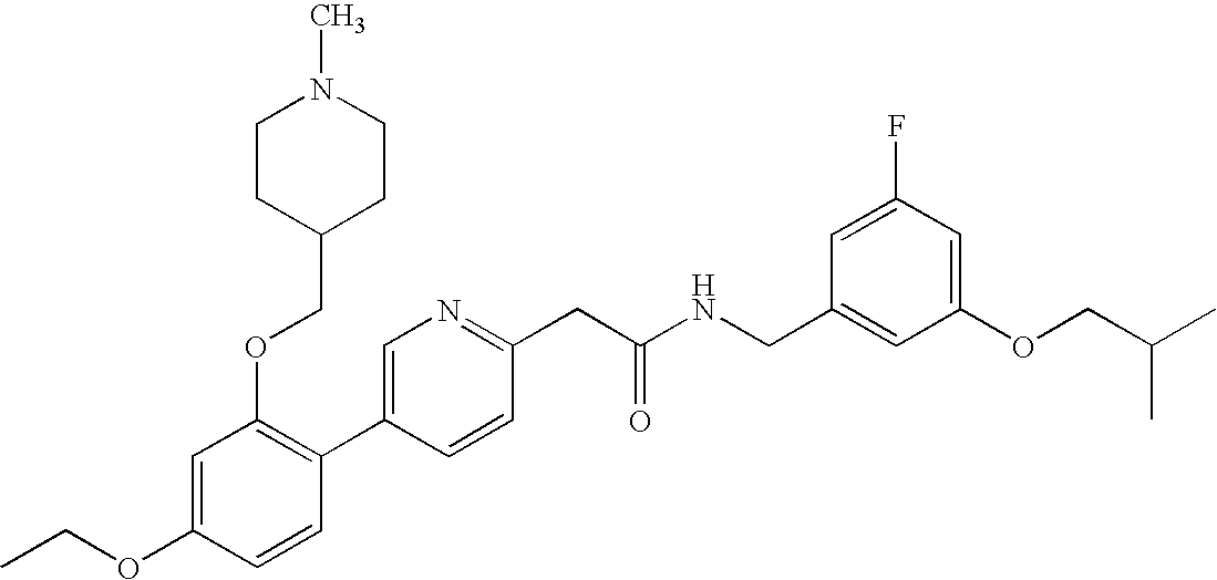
C1(OCC)=CC(OCC2CCN(C)CC2)=C(C2=CN=C(CC(NCC3=CC(OCC(C)C)=CC(F)=C3)=O)C=C2)C=C1
